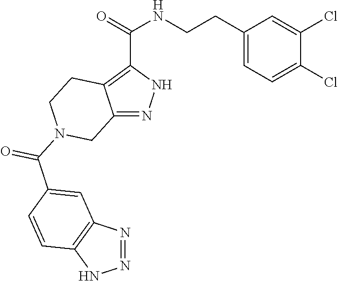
O=C(C1=C2C(=NN1)CN(C(C1=CC3=C(NN=N3)C=C1)=O)CC2)NCCC1=CC=C(Cl)C(Cl)=C1
